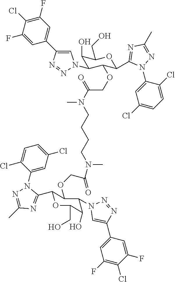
C1(O)C(CO)OC(C2=NC(C)=NN2C2=CC(Cl)=CC=C2Cl)C(OCC(N(C)CCCCN(C)C(=O)COC2C(C3=NC(C)=NN3C3=CC(Cl)=CC=C3Cl)OC(CO)C(O)C2N2C=C(C3=CC(F)=C(Cl)C(F)=C3)N=N2)=O)C1N1C=C(C2=CC(F)=C(Cl)C(F)=C2)N=N1
